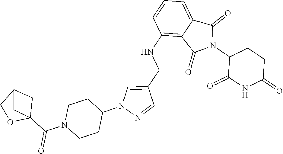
C1(NCC2=CN(C3CCN(C(C45CC(CO4)C5)=O)CC3)N=C2)=C2C(=CC=C1)C(=O)N(C1C(=O)NC(=O)CC1)C2=O
